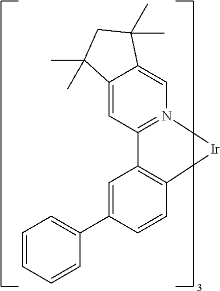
C12=C(C=CC(C3=CC=CC=C3)=C1)[Ir]N1=C2C=C2C(=C1)C(C)(C)CC2(C)C
